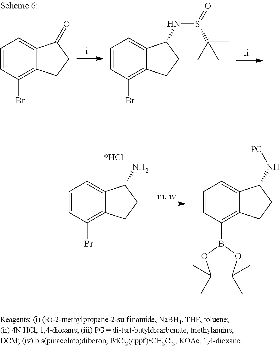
C1=CC(Br)=C2C(=C1)C(=O)CC2.C1=CC(Br)=C2C(=C1)C(NS(=O)C(C)(C)C)CC2.C1=CC(Br)=C2C(=C1)C(N)CC2.C1=CC(B2OC(C)(C)C(C)(C)O2)=C2C(=C1)C(N[PG])CC2
